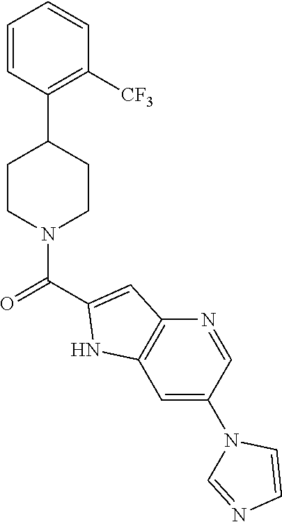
C1=CC(C2CCN(C(=O)C3=CC4=C(C=C(N5C=NC=C5)C=N4)N3)CC2)=C([CF3])C=C1
